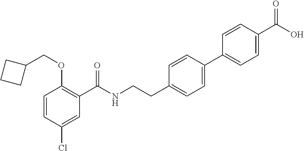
C1=CC(Cl)=CC(C(NCCC2=CC=C(C3=CC=C(C(O)=O)C=C3)C=C2)=O)=C1OCC1CCC1
